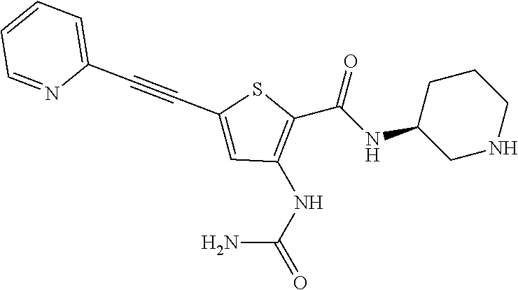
C(NC1CNCCC1)(=O)C1=C(NC(=O)N)C=C(C#CC2=CC=CC=N2)S1
